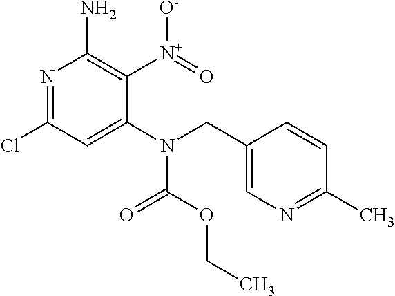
ClC1=NC(N)=C([N+]([O-])=O)C(N(C(OCC)=O)CC2=CN=C(C)C=C2)=C1
